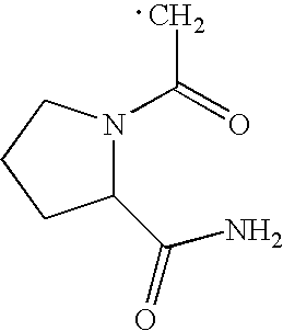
C1(C(=O)N)N(C(=O)C)CCC1
